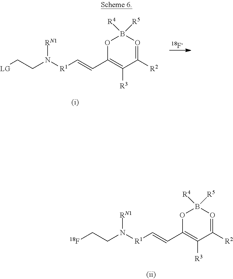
O1C(C=C[R1]N(CC[LG])[RN1])=C([R3])C([R2])=OB1([R4])[R5].[18F-].O1C(C=C[R1]N(CC[18F])[RN1])=C([R3])C([R2])=OB1([R4])[R5]
